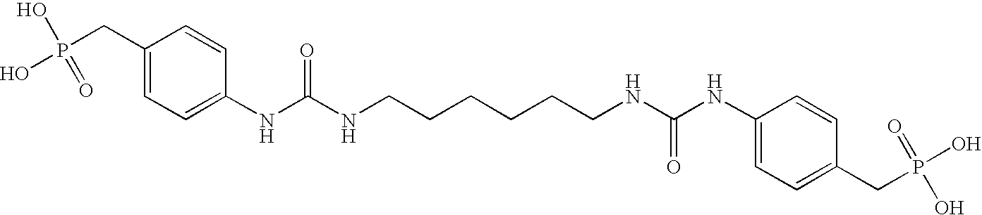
C1(CP(O)(=O)O)=CC=C(NC(NCCCCCCNC(NC2=CC=C(CP(O)(=O)O)C=C2)=O)=O)C=C1
